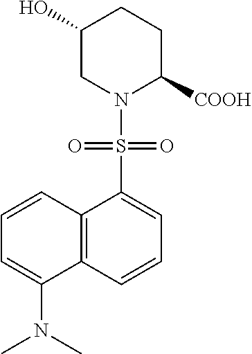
C1=CC2=C(C(N(C)C)=C1)C=CC=C2S(=O)(=O)N1C([COOH])CCC(O)C1
